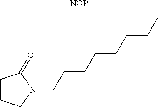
C1CCN(CCCCCCCC)C1=O.[NOP]
